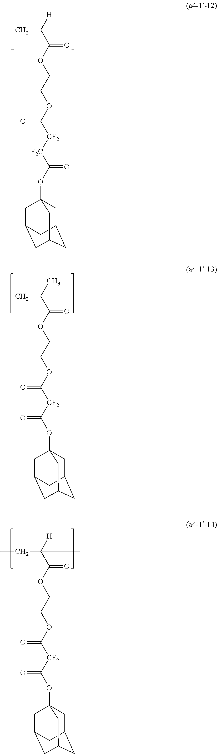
CCC(C(OCCOC([CF2][F2C]C(OC12CC3CC(CC(C1)C3)C2)=O)=O)=O)([H])C.CCC(C(OCCOC([CF2]C(OC12CC3CC(CC(C1)C3)C2)=O)=O)=O)(C)C.CCC(C(OCCOC([CF2]C(OC12CC3CC(CC(C1)C3)C2)=O)=O)=O)([H])C
